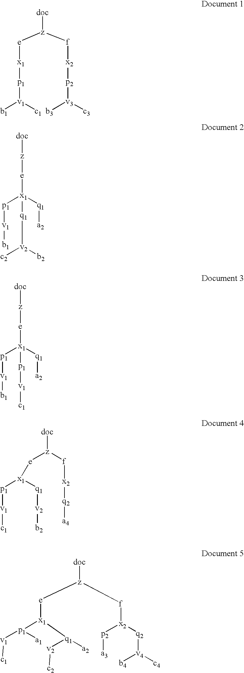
[doc][z]([f][x2][p2][v3]([c3])[b3])[e][x1][p1][v1]([c1])[b1].[doc][z][e][x1]([q1][a2])([p1][v1][b1])[q1][v2]([b2])[c2].[doc][z][e][x1]([q1][a2])([p1][v1][b1])[p1][v1][c1].[doc][z]([f][x2][q2][a4])[e][x1]([q1][v2][b2])[p1][v1][c1].[doc][z]([f][x2]([q2][v4]([c4])[b4])[p2][a3])[e][x1]([q1]([a2])[v2][c2])[p1]([a1])[v1][c1]
